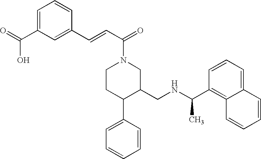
C1CC(C2=CC=CC=C2)C(CNC(C)C2=C3C(=CC=C2)C=CC=C3)CN1C(=O)C=CC1=CC(C(O)=O)=CC=C1
